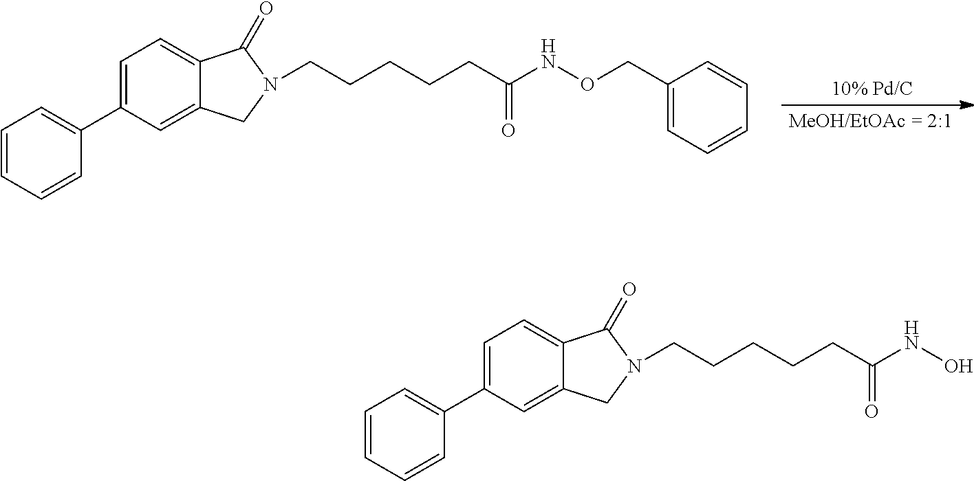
C1=C(C2=CC=CC=C2)C=C2C(=C1)C(=O)N(CCCCCC(NOCC1=CC=CC=C1)=O)C2.C1=C(C2=CC=CC=C2)C=C2C(=C1)C(=O)N(CCCCCC(NO)=O)C2
